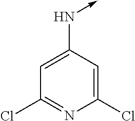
C1=C(N->C)C=C(Cl)N=C1Cl
